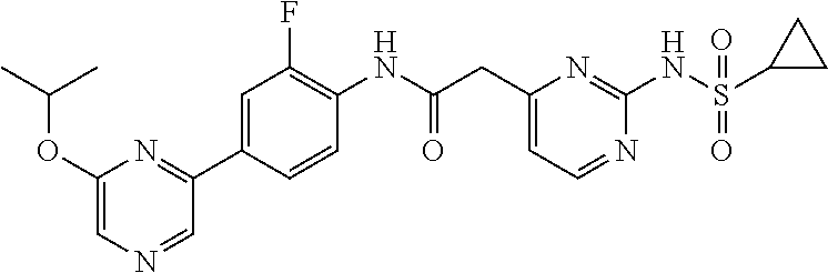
C1(CC(NC2=C(F)C=C(C3=NC(OC(C)C)=CN=C3)C=C2)=O)=CC=NC(NS(C2CC2)(=O)=O)=N1
